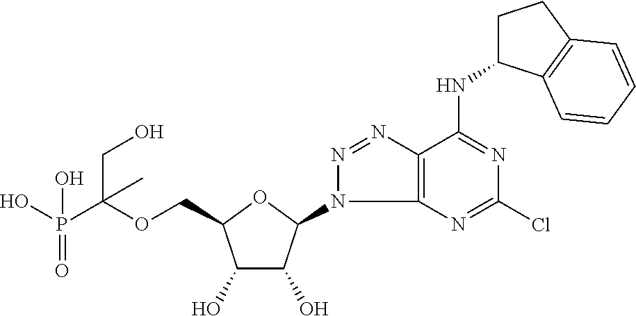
C(OCC1C(O)C(O)C(N2C3=C(N=N2)C(NC2CCC4=C2C=CC=C4)=NC(Cl)=N3)O1)(P(O)(=O)O)(CO)C
